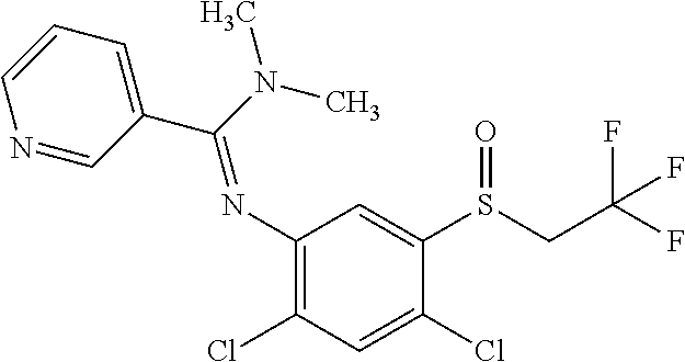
N1=CC(C(N(C)C)=NC2=C(Cl)C=C(Cl)C(S(CC(F)(F)F)=O)=C2)=CC=C1
